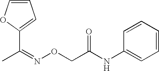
C1=COC(C(=NOCC(NC2=CC=CC=C2)=O)C)=C1
